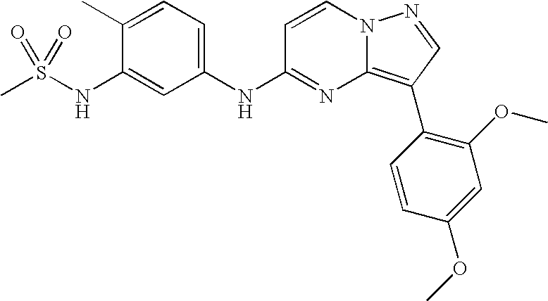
C1(C)=CC=C(NC2=NC3=C(C4=C(OC)C=C(OC)C=C4)C=NN3C=C2)C=C1NS(C)(=O)=O
